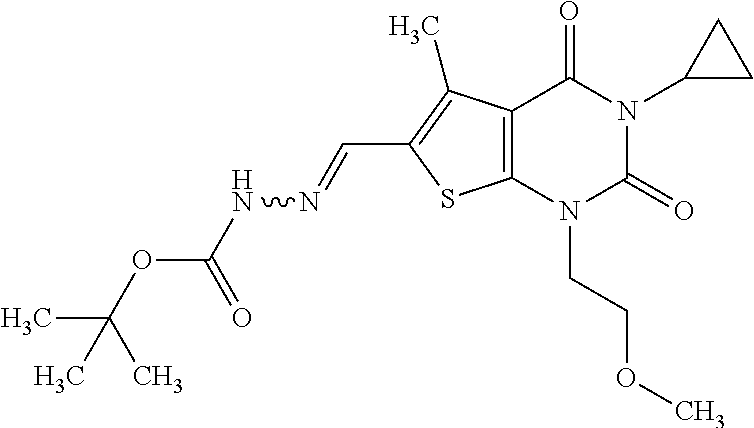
C12=C(N(CCOC)C(=O)N(C3CC3)C1=O)SC(C=NNC(OC(C)(C)C)=O)=C2C
